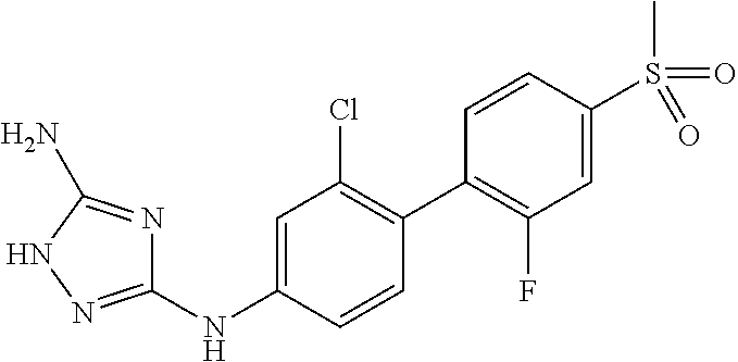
C1(NC2=CC(Cl)=C(C3=C(F)C=C(S(=O)(C)=O)C=C3)C=C2)=NNC(N)=N1
